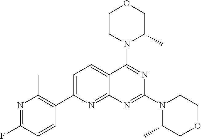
C1=C(C2=C(C)N=C(F)C=C2)N=C2C(=C1)C(N1C(C)COCC1)=NC(N1C(C)COCC1)=N2
